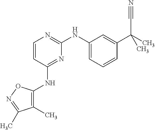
C1=CC(NC2=C(C)C(C)=NO2)=NC(NC2=CC=CC(C(C)(C#N)C)=C2)=N1
